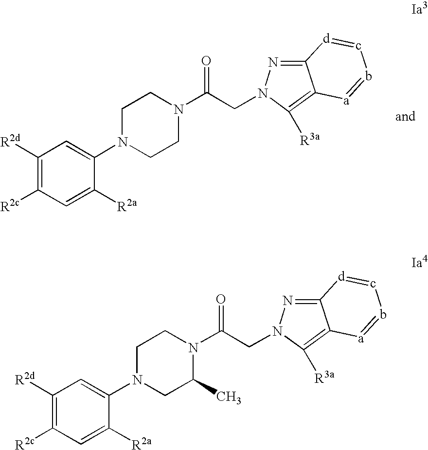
C1([R2d])=C([R2c])C=C([R2a])C(N2CCN(C(CN3N=C4C(=C3[R3a])[a]=b-c=[d]4)=O)CC2)=C1.C1([R2d])=C([R2c])C=C([R2a])C(N2CC(C)N(C(CN3N=C4C(=C3[R3a])[a]=b-c=[d]4)=O)CC2)=C1
